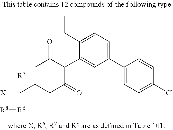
[R8]1[R6]C([R7])(C2CC(=O)C(C3=CC(C4=CC=C(Cl)C=C4)=CC=C3CC)C(=O)C2)[X]1
